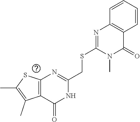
C12=C(C=CC=C1)C(=O)N(C)C(SCC1=NC3=C(C(=O)N1)C(C)=C(C)S3)=N2
